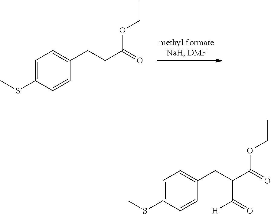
C1=C(SC)C=CC(CCC(=O)OCC)=C1.C1=C(SC)C=CC(CC(C(=O)OCC)C(=O)[H])=C1
